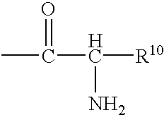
CC(=O)C(N)[R10]
